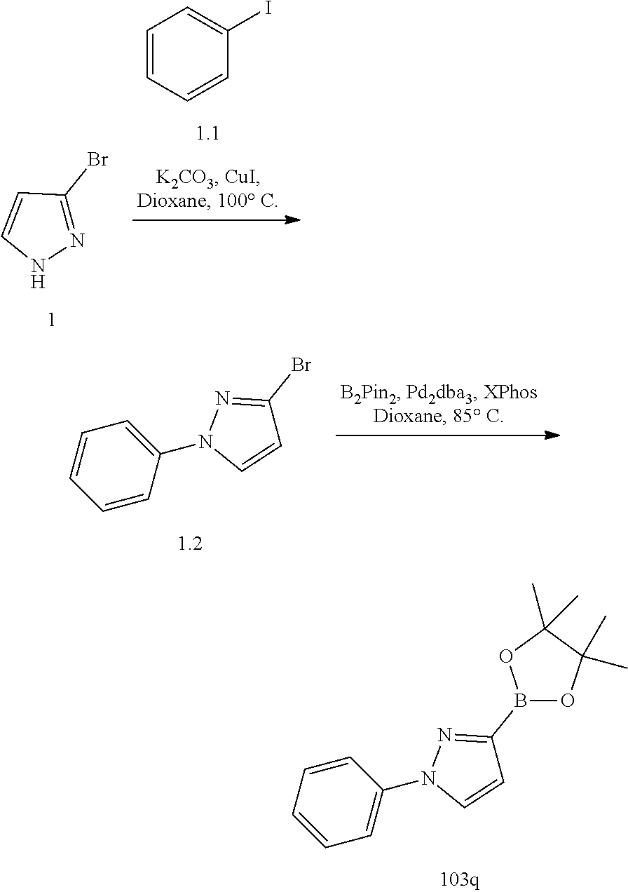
C1=CC(Br)=NN1.C1=CC=CC(I)=C1.C1=C(N2C=CC(Br)=N2)C=CC=C1.C1=CC=CC=C1N1C=CC(B2OC(C)(C)C(C)(C)O2)=N1
